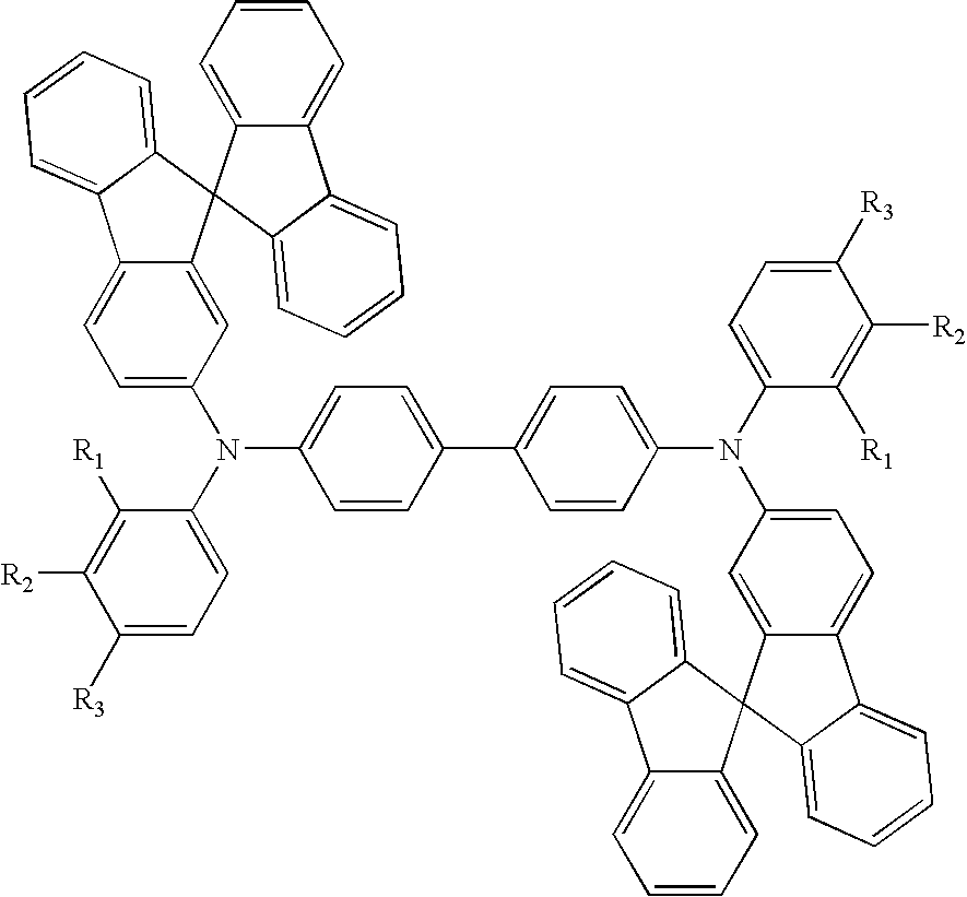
C1(C2=CC=C(N(C3=CC=C([R3])C([R2])=C3[R1])C3=CC=C4C(=C3)C3(C5=CC=CC=C45)C4=CC=CC=C4C4=CC=CC=C34)C=C2)=CC=C(N(C2=CC=C([R3])C([R2])=C2[R1])C2=CC=C3C(=C2)C2(C4=CC=CC=C34)C3=CC=CC=C3C3=CC=CC=C23)C=C1
